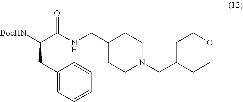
[BocHN]C(C(NCC1CCN(CC2CCOCC2)CC1)=O)CC1=CC=CC=C1
